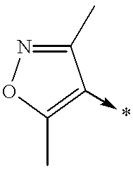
C1(C)=NOC(C)=C1->*
